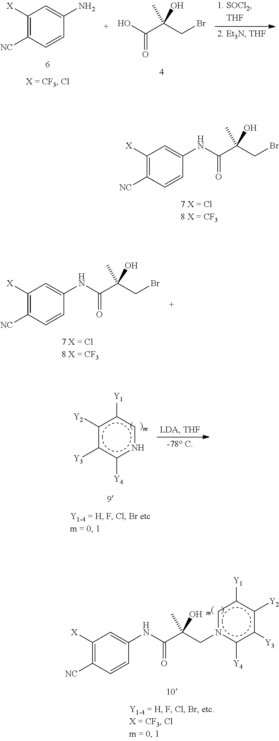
C1([X])=C([NC])C=CC(NC(=O)C(CBr)(C)O)=C1.C(=O)(O)C(CBr)(C)O.C1([X])=C([NC])C=CC(N)=C1.C1([X])=C([NC])C=CC(NC(=O)C(CBr)(C)O)=C1.c1([Y2])c([Y3])c([Y4])ncc1[Y1].C1([X])=C([NC])C=CC(NC(=O)C(Cn2c([Y4])c([Y3])c([Y2])c([Y1])c2)(C)O)=C1
